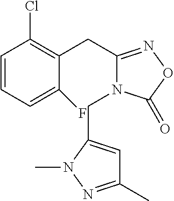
C1=CC=C(F)C(CC2=NOC(=O)N2CC2=CC(C)=NN2C)=C1Cl
